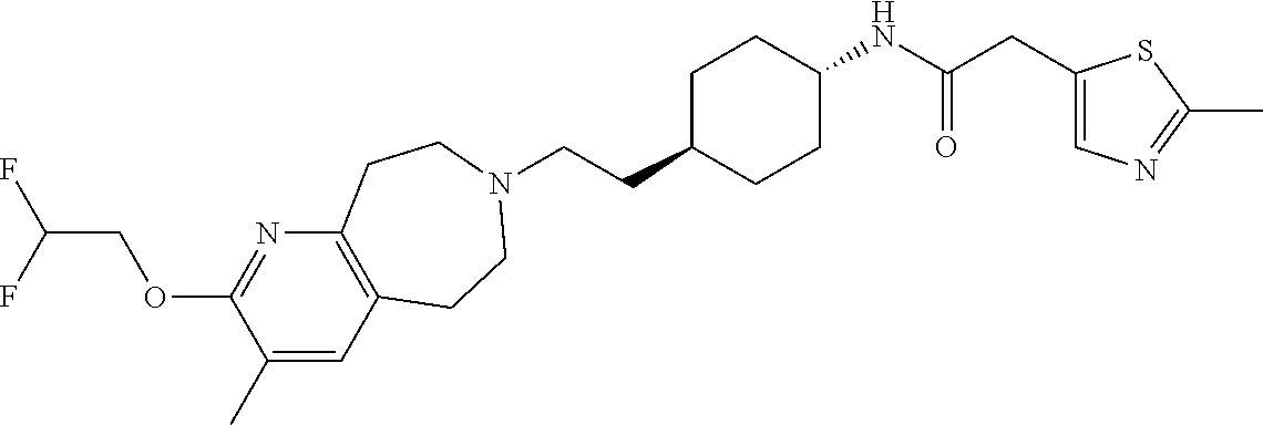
C(CC1CCC(NC(CC2=CN=C(C)S2)=O)CC1)N1CCC2=C(N=C(OCC(F)F)C(C)=C2)CC1
